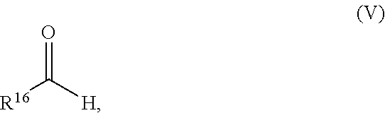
O=C([H])[R16]
